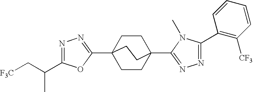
C12(C3=NN=C(C(C[F3C])C)O3)CCC(C3=NN=C(C4=C([CF3])C=CC=C4)N3C)(CC1)CC2
